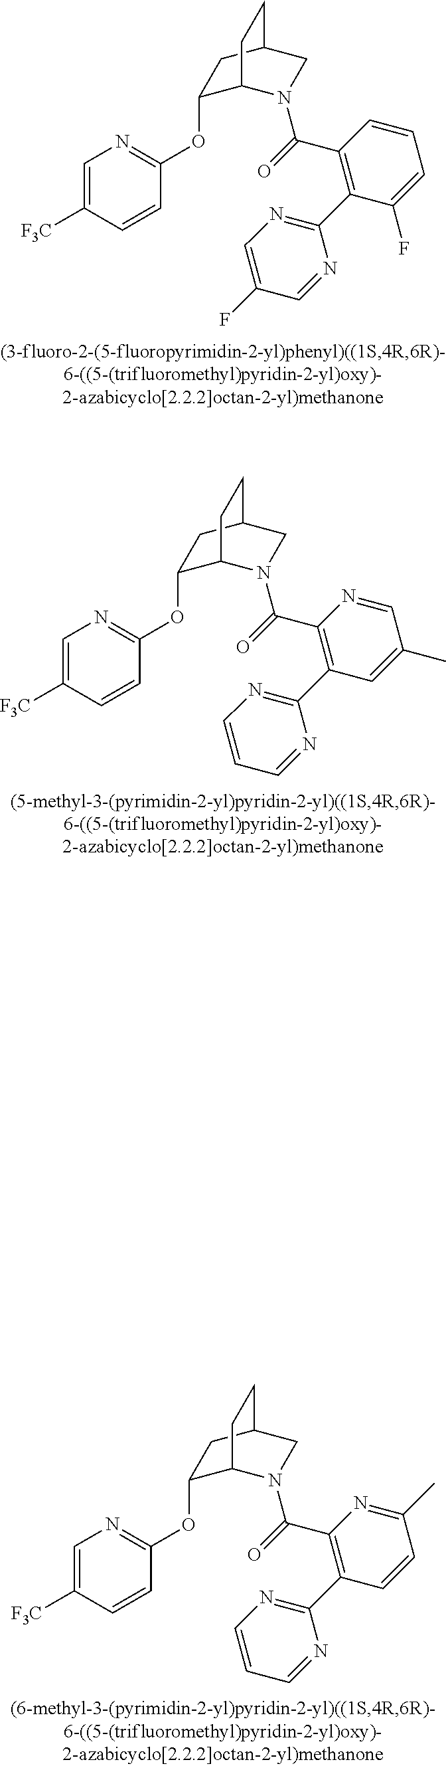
C1=CC=C(F)C(C2=NC=C(F)C=N2)=C1C(=O)N1C2C(OC3=NC=C([F3C])C=C3)CC(C1)CC2.N1=CC(C)=CC(C2=NC=CC=N2)=C1C(=O)N1C2C(OC3=NC=C([F3C])C=C3)CC(C1)CC2.N1=C(C)C=CC(C2=NC=CC=N2)=C1C(=O)N1C2C(OC3=NC=C([F3C])C=C3)CC(C1)CC2
